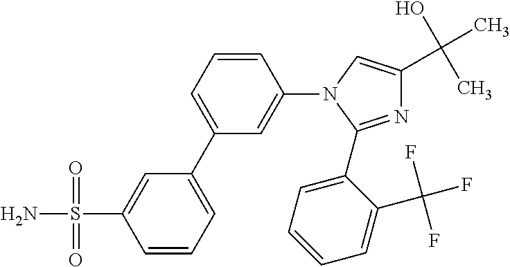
C1(S(N)(=O)=O)=CC(C2=CC=CC(N3C=C(C(O)(C)C)N=C3C3=CC=CC=C3C(F)(F)F)=C2)=CC=C1
